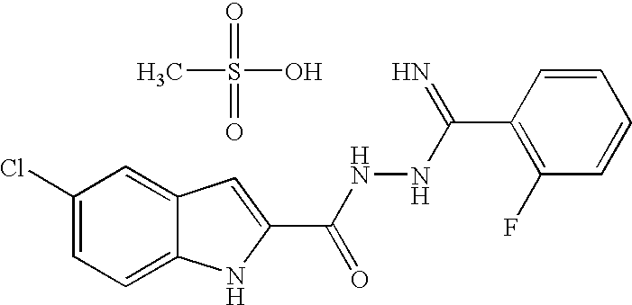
C1(Cl)=CC=C2C(=C1)C=C(C(NNC(C1=C(F)C=CC=C1)=N)=O)N2.CS(O)(=O)=O
